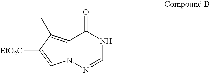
N12C(=C(C)C([EtO2C])=C1)C(=O)NC=N2
